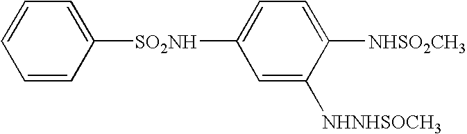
C1=CC([SO2NH]C2=CC=C([NHSO2CH3])C([NHNHSOCH3])=C2)=CC=C1
